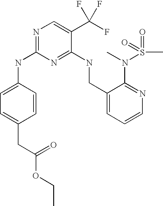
C1(CNC2=NC(NC3=CC=C(CC(OCC)=O)C=C3)=NC=C2C(F)(F)F)=CC=CN=C1N(C)S(C)(=O)=O
